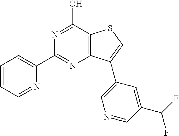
C1(C2=NC3=C(C(O)=N2)SC=C3C2=CN=CC(C(F)F)=C2)=CC=CC=N1
